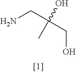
NCC(CO)(C)O
